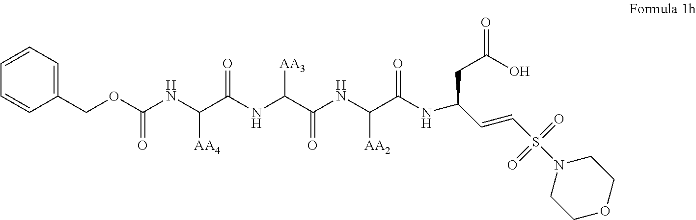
C1(COC(NC(C(NC(C(NC(C(NC(CC(O)=O)C=CS(N2CCOCC2)(=O)=O)=O)[AA2])=O)[AA3])=O)[AA4])=O)=CC=CC=C1
